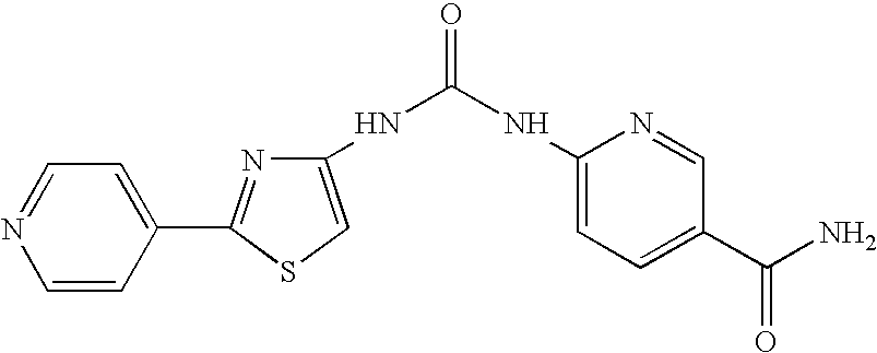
O=C(NC1=CSC(C2=CC=NC=C2)=N1)NC1=CC=C(C(N)=O)C=N1
